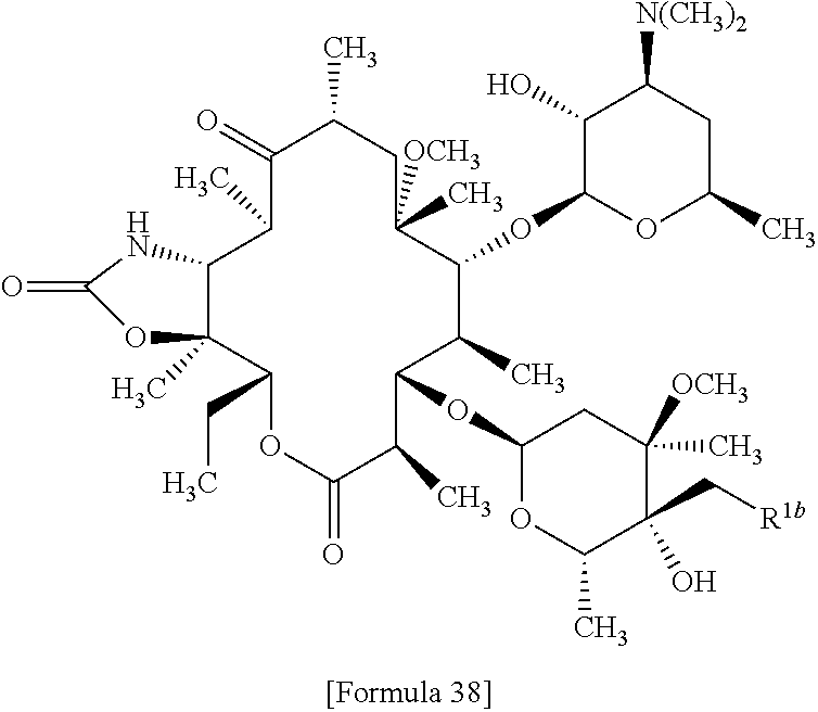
C12C(C)(C(CC)OC(=O)C(C)C(OC3OC(C)C(C[R1b])(O)C([OCH3])(C)C3)C(C)C(OC3OC(C)CC([N(CH3)2])C3O)C([OCH3])(C)CC(C)C(=O)C1C)OC(=O)N2
